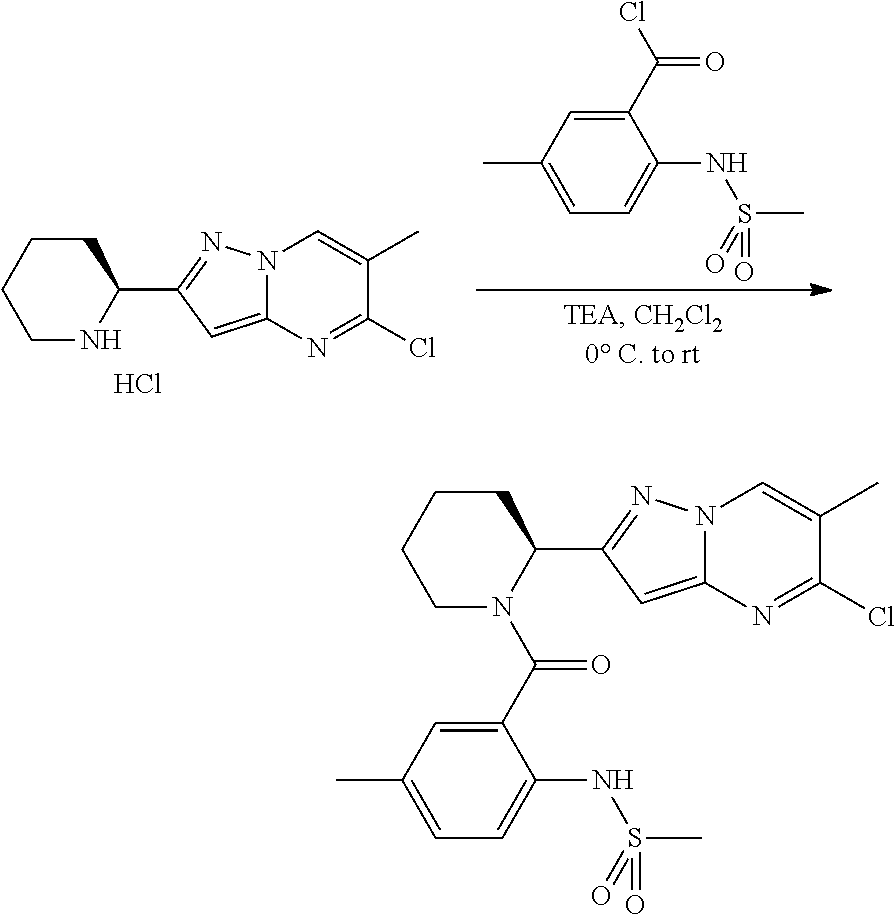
C1(C(N2C(C3=NN4C(=C3)N=C(Cl)C(C)=C4)CCCC2)=O)=CC(C)=CC=C1NS(C)(=O)=O.C1(C(Cl)=O)=CC(C)=CC=C1NS(C)(=O)=O.Cl.N1C(C2=NN3C(=C2)N=C(Cl)C(C)=C3)CCCC1
